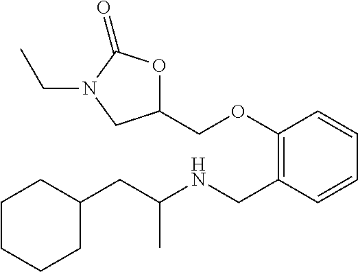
C1C(CC(NCC2=C(OCC3OC(=O)N(CC)C3)C=CC=C2)C)CCCC1
